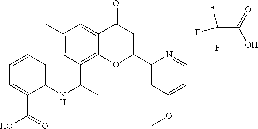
C(=O)(O)C(F)(F)F.C1(C)=CC(C(C)NC2=CC=CC=C2C(=O)O)=C2C(=C1)C(=O)C=C(C1=CC(OC)=CC=N1)O2
